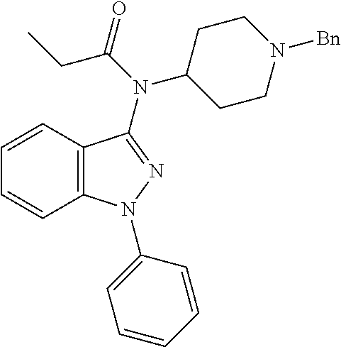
C12=C(C=CC=C1)C(N(C1CCN([Bn])CC1)C(=O)CC)=NN2C1=CC=CC=C1
